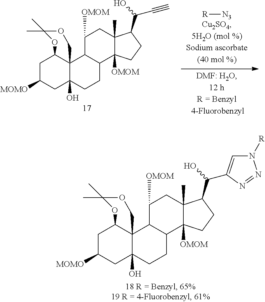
[N3][R].C1C([MOMO])CC2(O)C3(C1OC(C)(C)OC3)C1C(CC2)C2([OMOM])C(C)(CC1[OMOM])C(C(O)C#C)CC2.C1C([MOMO])CC2(O)C3(C1OC(C)(C)OC3)C1C(CC2)C2([OMOM])C(C)(CC1[OMOM])C(C(O)C1=CN([R])N=N1)CC2
